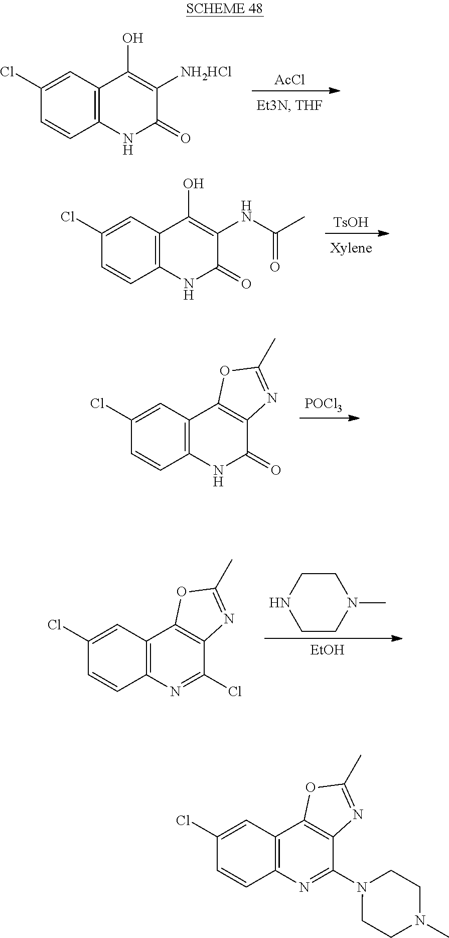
[POCl3].C1=CC2=C(C=C1Cl)C1=C(C(=O)N2)N=C(C)O1.[EtOH].C1CN(C)CCN1.C1=CC2=C(C=C1Cl)C1=C(C(Cl)=N2)N=C(C)O1.[AcCl].C1=CC2=C(C=C1Cl)C(O)=C([NH2HCl])C(=O)N2.[TsOH].C1=CC2=C(C=C1Cl)C(O)=C(NC(C)=O)C(=O)N2.C1=CC2=C(C=C1Cl)C1=C(C(N3CCN(C)CC3)=N2)N=C(C)O1
